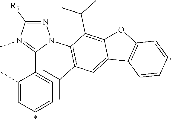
N1=C([R7])N(C)=C(C2=CC=CC=C2C)N1C1=C(C(C)C)C=C2C(=C1C(C)C)OC1=C2C=CC=C1
